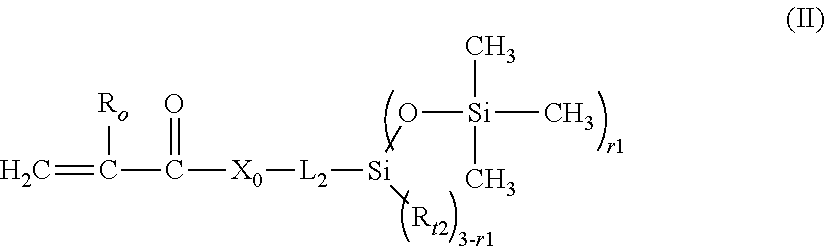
C=C([Ro])C(=O)[X0][L2][Si]([Rt2])O[Si](C)(C)C
